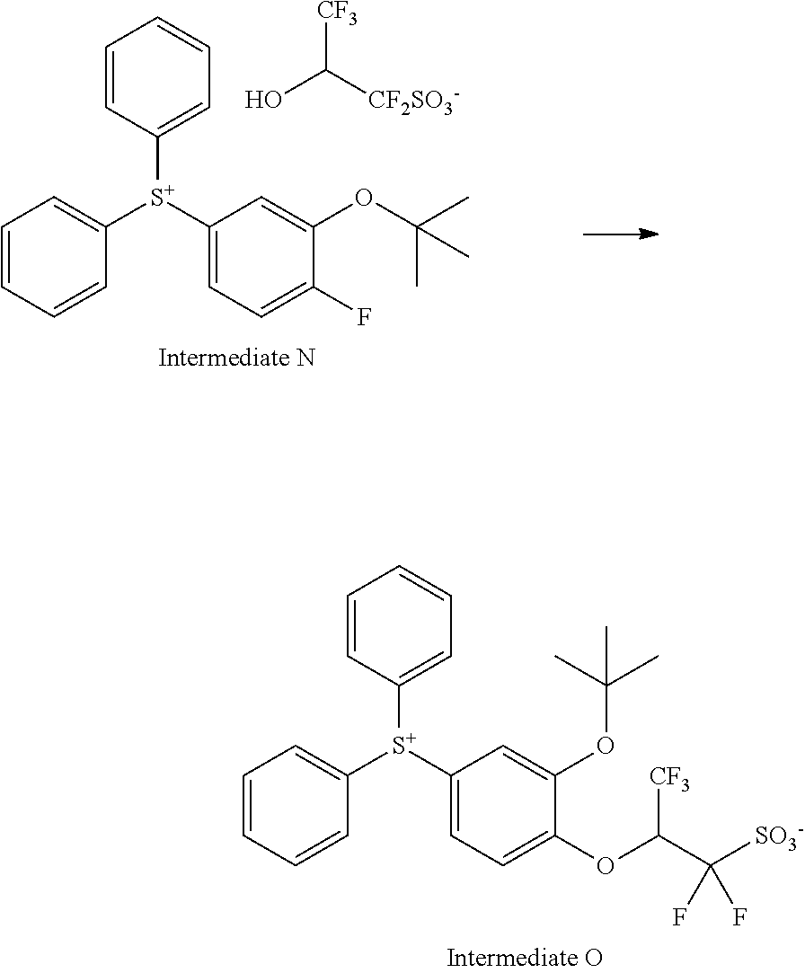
C1=CC=CC([S+](C2=CC=C(F)C(OC(C)(C)C)=C2)C2=CC=CC=C2)=C1.[CF3]C([CF2SO3-])O.C1=CC=CC([S+](C2=CC=C(OC(C([SO3-])(F)F)[CF3])C(OC(C)(C)C)=C2)C2=CC=CC=C2)=C1
